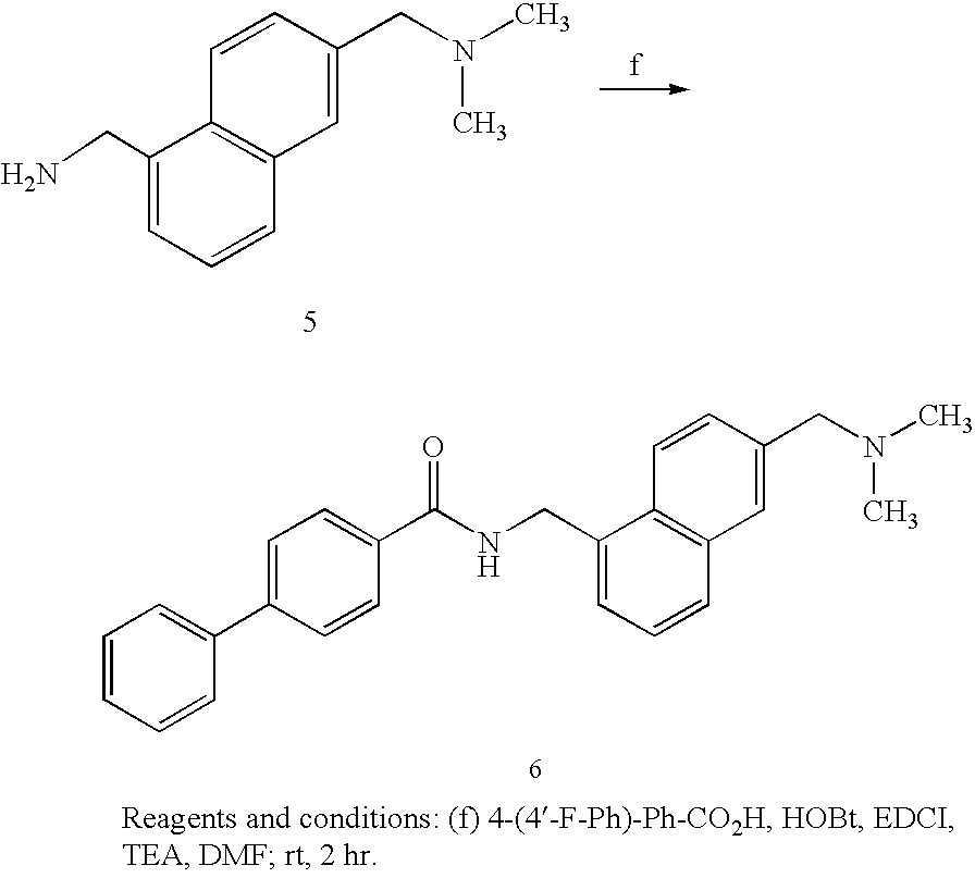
C1(CNC(C2=CC=C(C3=CC=CC=C3)C=C2)=O)=CC=CC2=C1C=CC(CN(C)C)=C2.C1(CN)=CC=CC2=C1C=CC(CN(C)C)=C2
